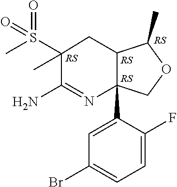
C12C(C)OCC1(C1=CC(Br)=CC=C1F)N=C(N)C(C)(S(C)(=O)=O)C2
